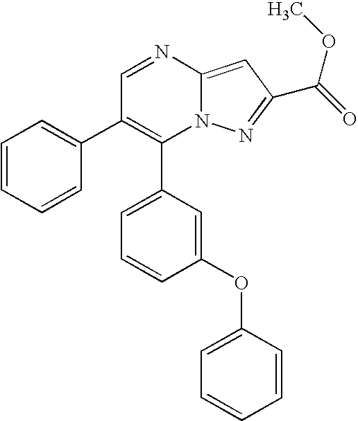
C1(C2=CC=CC(OC3=CC=CC=C3)=C2)=C(C2=CC=CC=C2)C=NC2=CC(C(OC)=O)=NN12
